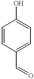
C1=CC(C=O)=CC=C1O
